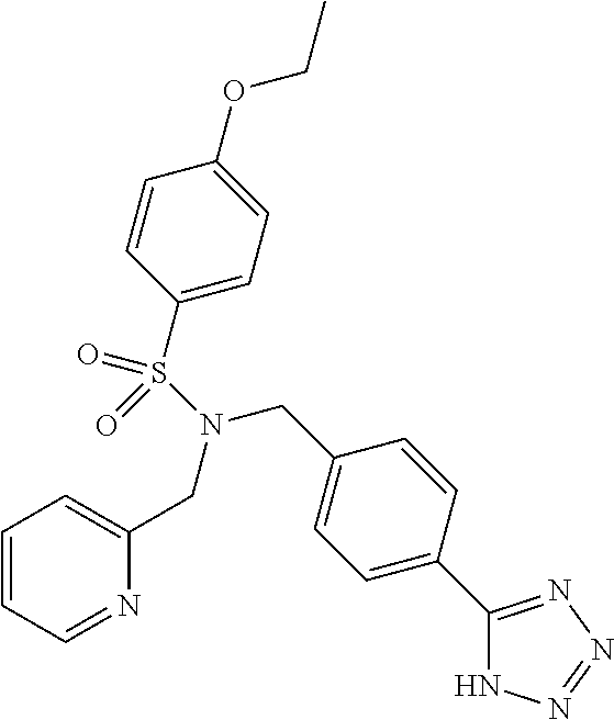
C1=CC=NC(CN(CC2=CC=C(C3=NN=NN3)C=C2)S(C2=CC=C(OCC)C=C2)(=O)=O)=C1
